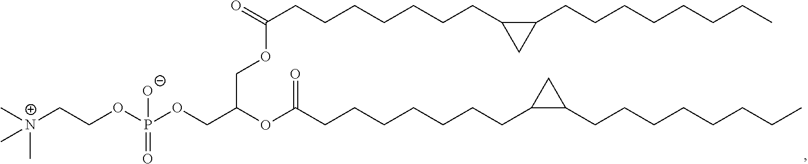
[N+](CCOP(OCC(OC(CCCCCCCC1C(CCCCCCCC)C1)=O)COC(=O)CCCCCCCC1CC1CCCCCCCC)(=O)[O-])(C)(C)C
